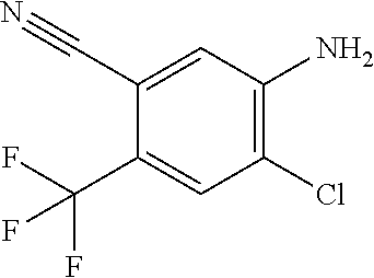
C1(Cl)=C(N)C=C(C#N)C(C(F)(F)F)=C1
